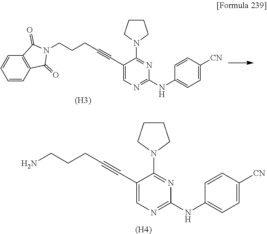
C1=CC=CC2=C1C(=O)N(CCCC#CC1=CN=C(NC3=CC=C([CN])C=C3)N=C1N1CCCC1)C2=O.[(H3)].NCCCC#CC1=CN=C(NC2=CC=C([CN])C=C2)N=C1N1CCCC1.[(H4)]
